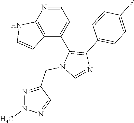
N1=CC=C(C2=C(C3=CC=C(F)C=C3)N=CN2CC2=NN(C)N=C2)C2=C1NC=C2
